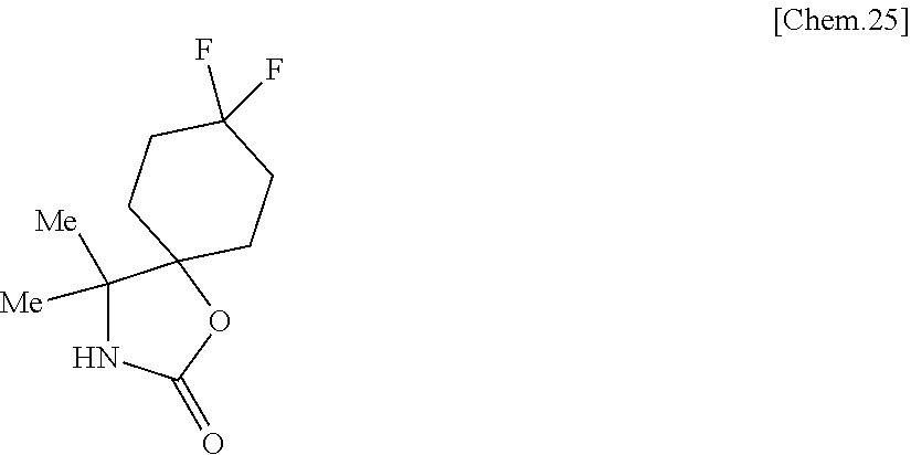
C1([Me])([Me])NC(=O)OC12CCC(F)(F)CC2
